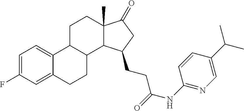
C1=C(F)C=C2C(=C1)C1C(CC2)C2C(C)(CC1)C(=O)CC2CCC(NC1=NC=C(C(C)C)C=C1)=O
